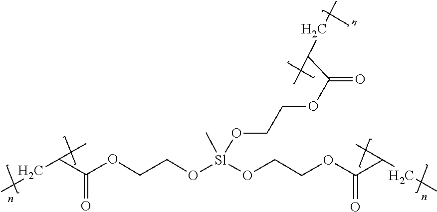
O(CCO[Sl](C)(OCCOC(C(C)CC)=O)OCCOC(C(CC)C)=O)C(C(CC)C)=O
